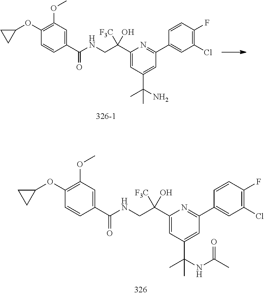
C1(C(NCC(C2=CC(C(C)(N)C)=CC(C3=CC(Cl)=C(F)C=C3)=N2)([F3C])O)=O)=CC(OC)=C(OC2CC2)C=C1.C1(C(NCC(C2=CC(C(C)(NC(C)=O)C)=CC(C3=CC(Cl)=C(F)C=C3)=N2)([F3C])O)=O)=CC(OC)=C(OC2CC2)C=C1
